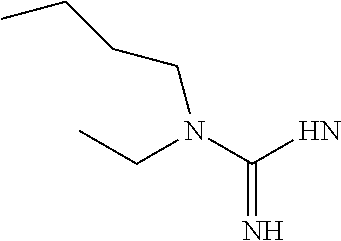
CCCCN(CC)C(N)=N
